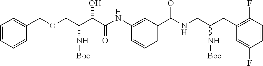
C1=CC=CC(COCC(C(C(NC2=CC(C(NCC(CC3=C(F)C=CC(F)=C3)N[Boc])=O)=CC=C2)=O)O)N[Boc])=C1
